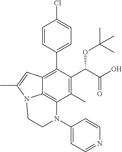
C1=CC(C2=C3C4=C(C(C)=C2C(C(=O)O)OC(C)(C)C)N(C2=CC=NC=C2)CCN4C(C)=C3)=CC=C1Cl
